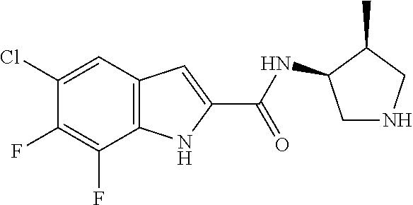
C1(Cl)=CC2=C(C(F)=C1F)NC(C(NC1CNCC1C)=O)=C2
